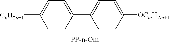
C1=C(C2=CC=C([OCmH2m+1])C=C2)C=CC([CnH2n+1])=C1
